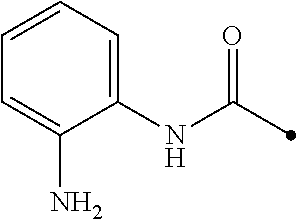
C1=CC=C(NC(=O)C)C(N)=C1
